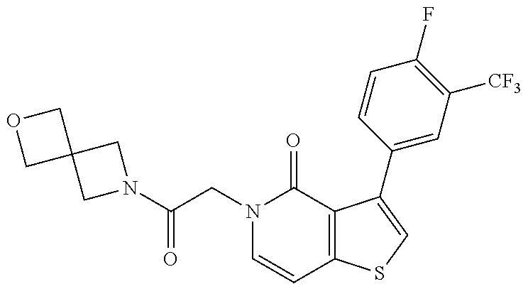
C(CN1C=CC2=C(C1=O)C(C1=CC([CF3])=C(F)C=C1)=CS2)(=O)N1CC2(C1)COC2
